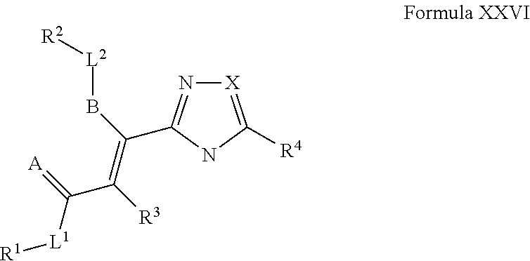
[X]1=C([R4])NC(C(B[L2][R2])=C([R3])C(=[A])[L1][R1])=N1
